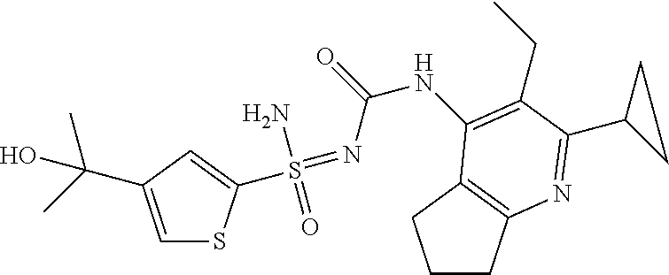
C1CC2=C(C1)C(NC(N=S(C1=CC(C(C)(C)O)=CS1)(N)=O)=O)=C(CC)C(C1CC1)=N2
